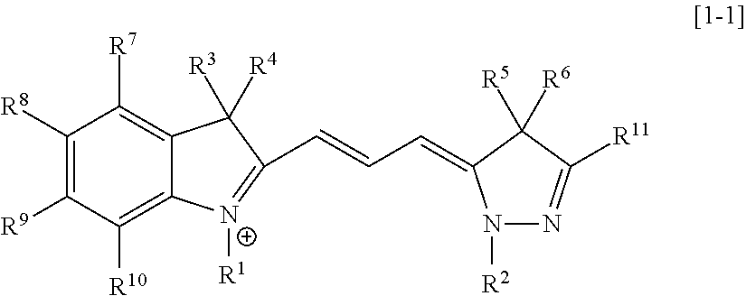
C1([R8])=C([R9])C([R10])=C2C(=C1[R7])C([R3])([R4])C(C=CC=C1N([R2])N=C([R11])C1([R5])[R6])=[N+]2[R1]
